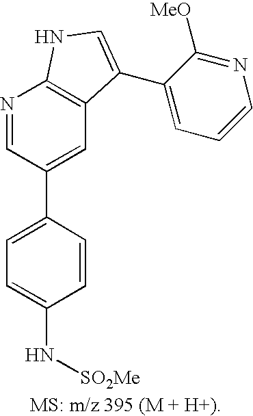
C1=C(C2=CC3=C(N=C2)NC=C3C2=CC=CN=C2[MeO])C=CC(N[SO2Me])=C1
